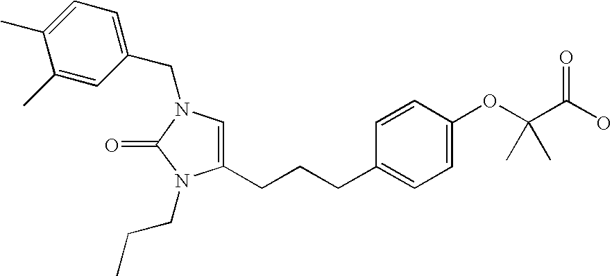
C1(CCCC2=CC=C(OC(C(O)=O)(C)C)C=C2)=CN(CC2=CC=C(C)C(C)=C2)C(=O)N1CCC
